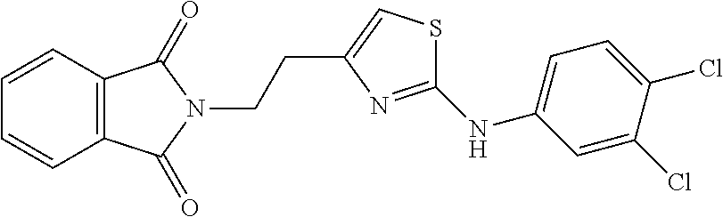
C12=C(C=CC=C1)C(=O)N(CCC1=CSC(NC3=CC=C(Cl)C(Cl)=C3)=N1)C2=O
